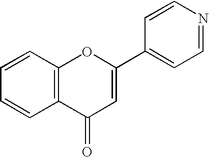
C1=CC2=C(C=C1)C(=O)C=C(C1=CC=NC=C1)O2
